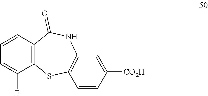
C1=CC2=C(C(F)=C1)SC1=C(NC2=O)C=C([CO2H])C=C1
